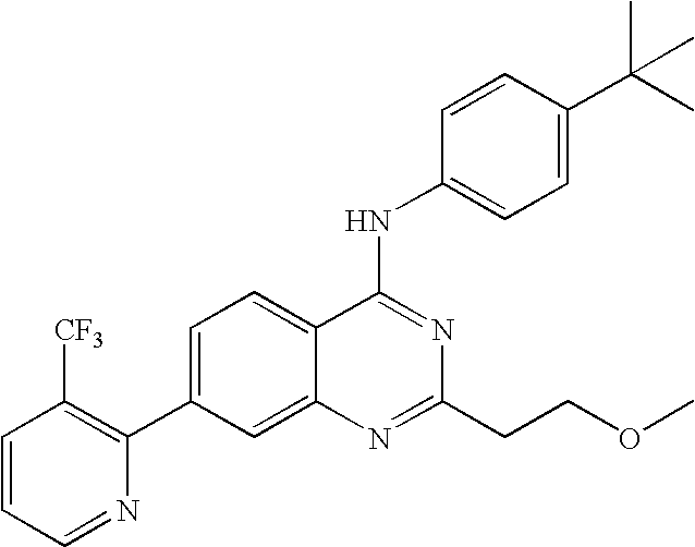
C1=CC=NC(C2=CC=C3C(=C2)N=C(CCOC)N=C3NC2=CC=C(C(C)(C)C)C=C2)=C1[CF3]
